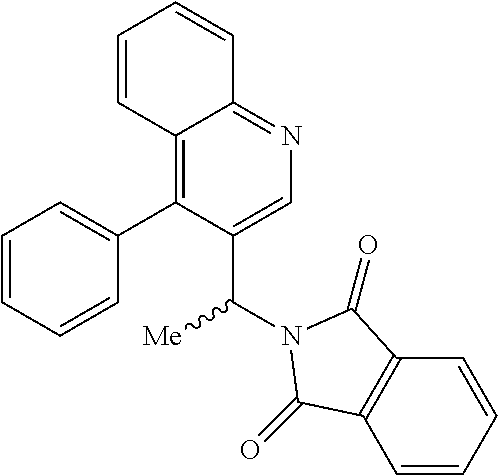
C12=C(C3=CC=CC=C3)C(C([Me])N3C(=O)C4=C(C=CC=C4)C3=O)=CN=C1C=CC=C2
